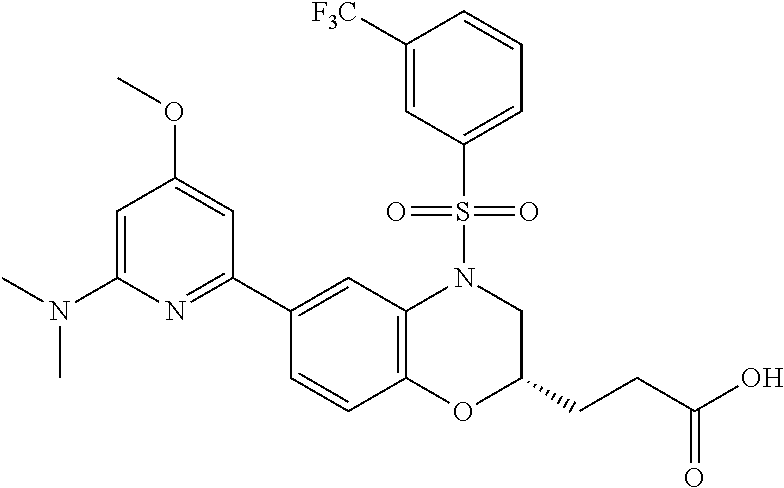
C1(C2=NC(N(C)C)=CC(OC)=C2)=CC2=C(C=C1)OC(CCC(O)=O)CN2S(C1=CC=CC([F3C])=C1)(=O)=O
